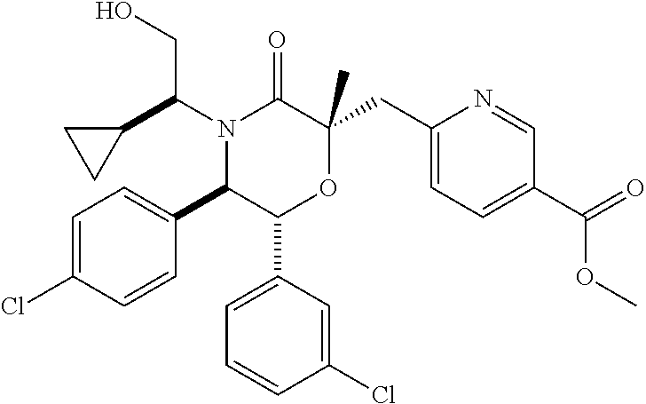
C1=C(Cl)C=CC(C2C(C3=CC=CC(Cl)=C3)OC(CC3=CC=C(C(=O)OC)C=N3)(C)C(=O)N2C(C2CC2)CO)=C1
